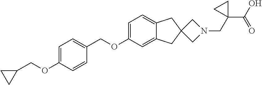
C1=C(OCC2=CC=C(OCC3CC3)C=C2)C=C2C(=C1)CC1(C2)CN(CC2(C(O)=O)CC2)C1
